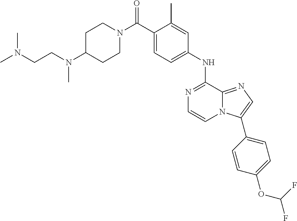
N1=C(NC2=CC=C(C(N3CCC(N(CCN(C)C)C)CC3)=O)C(C)=C2)C2=NC=C(C3=CC=C(OC(F)F)C=C3)N2C=C1
